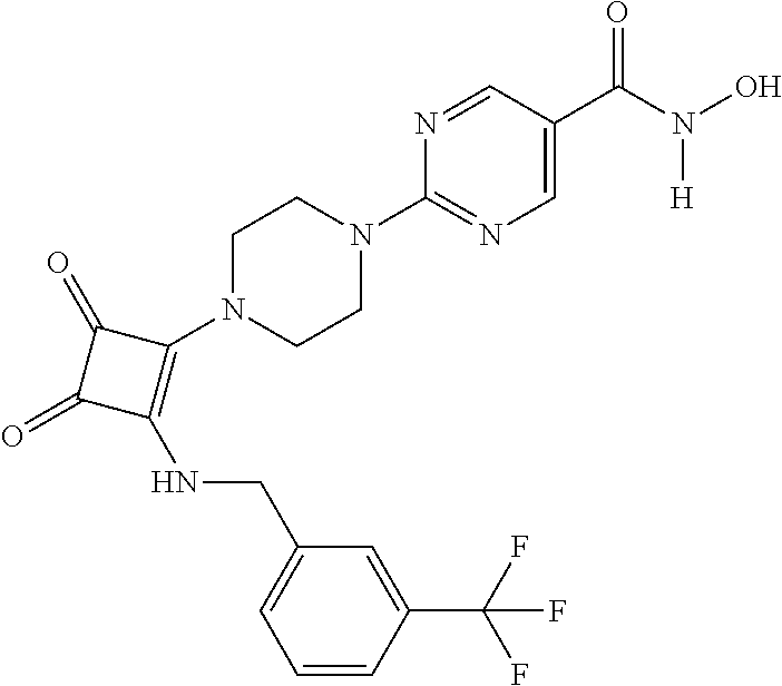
C1(N2CCN(C3=NC=C(C(N(O)[H])=O)C=N3)CC2)=C(NCC2=CC=CC(C(F)(F)F)=C2)C(=O)C1=O
